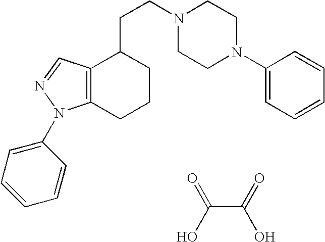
C12=C(CCCC1CCN1CCN(C3=CC=CC=C3)CC1)N(C1=CC=CC=C1)N=C2.C(C(=O)O)(O)=O
